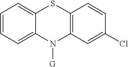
C12=CC=CC=C1N([G])C1=C(S2)C=CC(Cl)=C1
